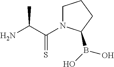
C(C(=S)N1CCCC1B(O)O)(C)N
